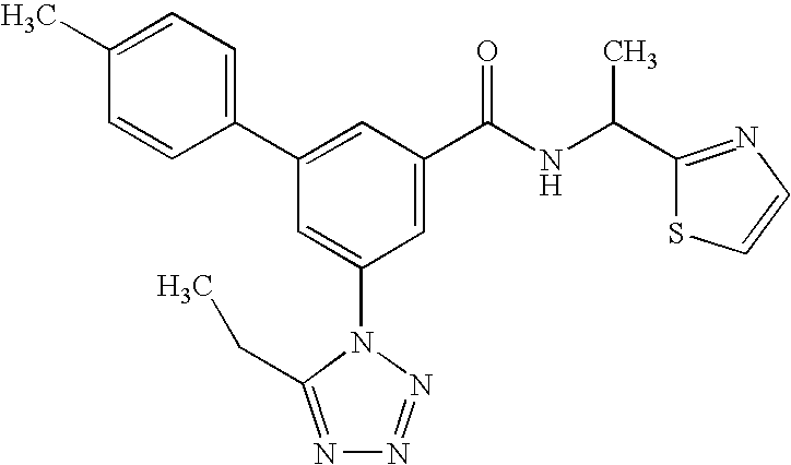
C1(C2=CC(C(NC(C3=NC=CS3)C)=O)=CC(N3C(CC)=NN=N3)=C2)=CC=C(C)C=C1
